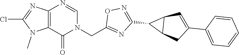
C12=C(N=CN(CC3=NC(C4C5C4C=C(C4=CC=CC=C4)C5)=NO3)C1=O)N=C(Cl)N2C
